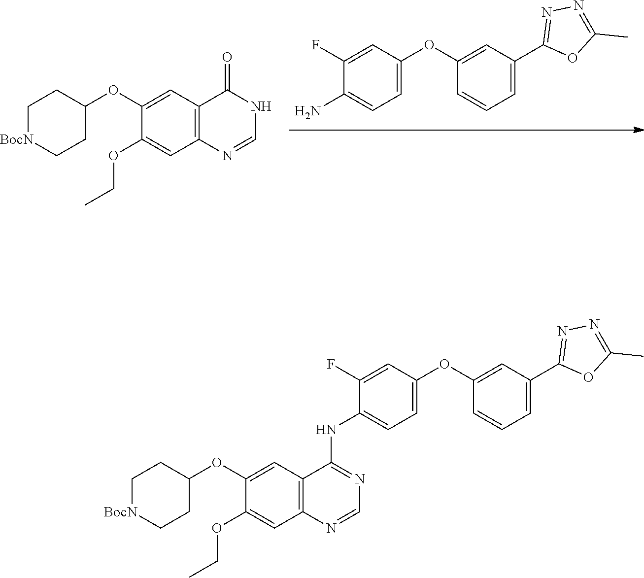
O1C(C)=NN=C1C1=CC=CC(OC2=CC=C(N)C(F)=C2)=C1.O(CC)C1=CC2=C(C=C1OC1CC[BocN]CC1)C(=O)NC=N2.O1C(C)=NN=C1C1=CC=CC(OC2=CC=C(NC3=NC=NC4=C3C=C(OC3CC[BocN]CC3)C(OCC)=C4)C(F)=C2)=C1
